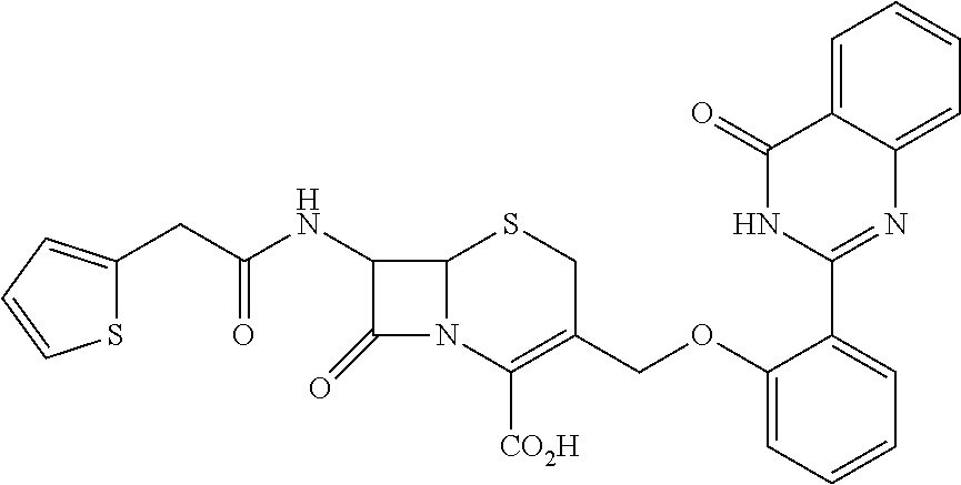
C1(OCC2=C([CO2H])N3C(SC2)C(NC(=O)CC2=CC=CS2)C3=O)=CC=CC=C1C1=NC2=CC=CC=C2C(=O)N1
